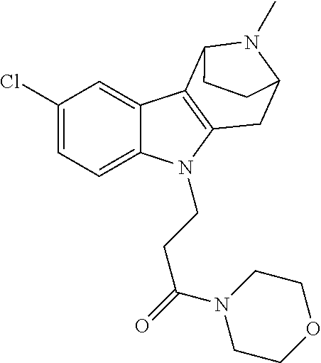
C1(Cl)=CC=C2C(=C1)C1=C(N2CCC(=O)N2CCOCC2)CC2N(C)C1CC2
